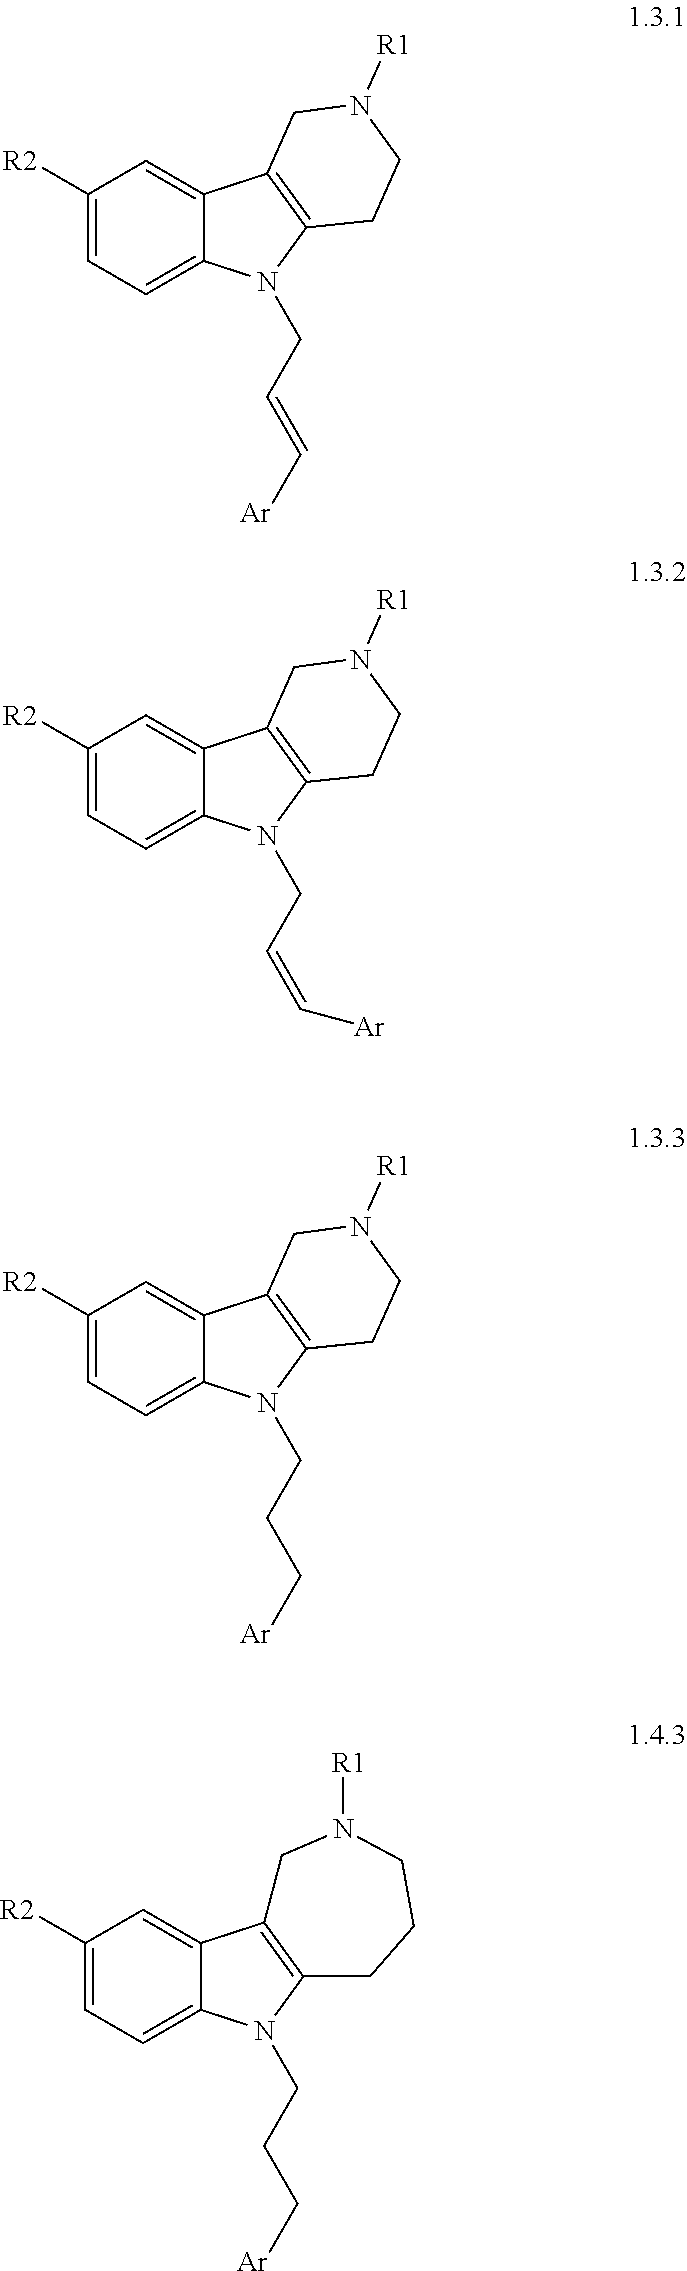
C1([R2])=CC=C2C(=C1)C1=C(N2CC=C[Ar])CCN([R1])C1.C1([R2])=CC=C2C(=C1)C1=C(N2CC=C[Ar])CCN([R1])C1.C1([R2])=CC=C2C(=C1)C1=C(N2CCC[Ar])CCN([R1])C1.C1([R2])=CC=C2C(=C1)C1=C(N2CCC[Ar])CCCN([R1])C1
